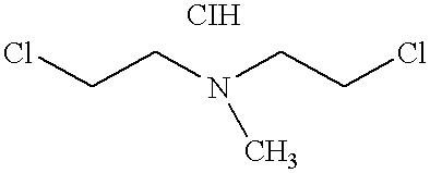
ClCCN(CCCl)C
